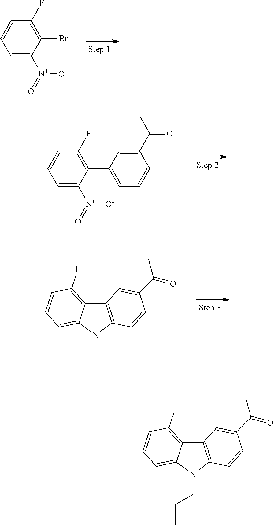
C1=C([N+](=O)[O-])C(Br)=C(F)C=C1.C1=C([N+](=O)[O-])C(C2=CC=CC(C(C)=O)=C2)=C(F)C=C1.C12=C(NC3=CC=CC(F)=C13)C=CC(C(C)=O)=C2.C12=C(N(CCC)C3=CC=CC(F)=C13)C=CC(C(C)=O)=C2
